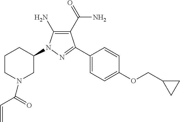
C1(N)=C(C(N)=O)C(C2=CC=C(OCC3CC3)C=C2)=NN1C1CCCN(C(C=C)=O)C1
